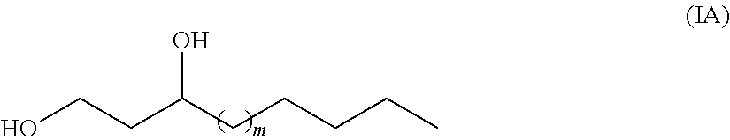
OCCC(CCCCC)O
